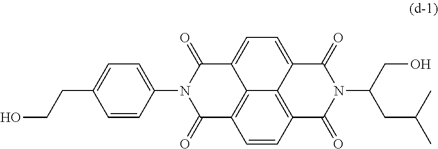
C12=C3C=CC4=C1C(=CC=C2C(=O)N(C1=CC=C(CCO)C=C1)C3=O)C(=O)N(C(CO)CC(C)C)C4=O
